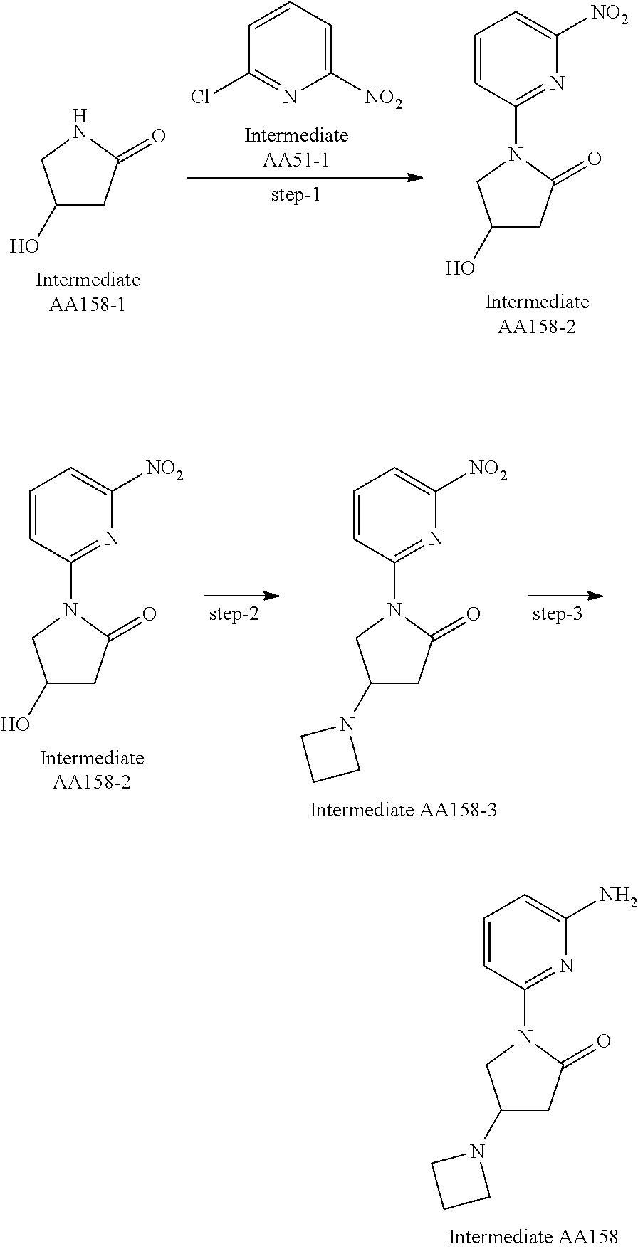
C1([NO2])=CC=CC(Cl)=N1.OC1CC(=O)NC1.OC1CC(=O)N(C2=NC([NO2])=CC=C2)C1.OC1CC(=O)N(C2=NC([NO2])=CC=C2)C1.N1(C2CC(=O)N(C3=NC([NO2])=CC=C3)C2)CCC1.N1(C2CC(=O)N(C3=NC(N)=CC=C3)C2)CCC1
